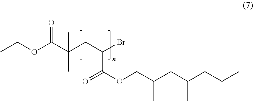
CCOC(C(CC(Br)C(=O)OCC(C)CC(C)CC(C)C)(C)C)=O
